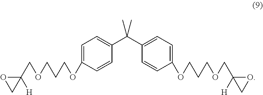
C1=C(OCCCOCC2([H])CO2)C=CC(C(C2=CC=C(OCCCOCC3([H])CO3)C=C2)(C)C)=C1
